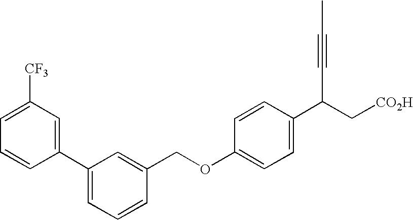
C1=C([CF3])C=C(C2=CC=CC(COC3=CC=C(C(C#CC)C[CO2H])C=C3)=C2)C=C1
